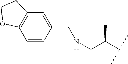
C1=CC(CNCC(C(C)C)C)=CC2=C1OCC2
